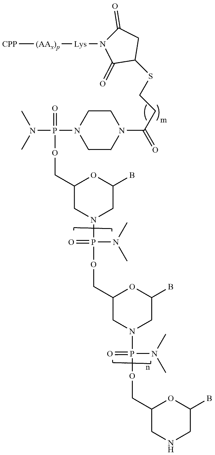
C1(COP(=O)(N(C)C)N2CCN(C(CCSC3CC(=O)N([Lys][(AAx)p][CPP])C3=O)=O)CC2)CN(P(OCC2CN(P(OCC3CNCC(B)O3)(N(C)C)=O)CC(B)O2)(N(C)C)=O)CC(B)O1
